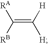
C(=C([H])[H])([RB])[RA]
